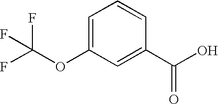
C1=C(OC(F)(F)F)C=C(C(O)=O)C=C1
